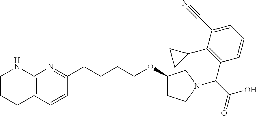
C1(C2CC2)=C(C(C(O)=O)N2CC(OCCCCC3=NC4=C(C=C3)CCCN4)CC2)C=CC=C1C#N
